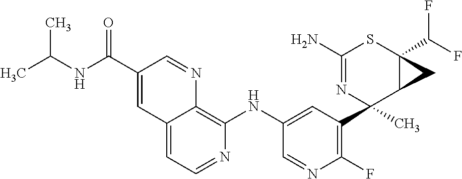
C12=CC=NC(NC3=CC(C4(C)C5C(C(F)F)(SC(N)=N4)C5)=C(F)N=C3)=C1N=CC(C(NC(C)C)=O)=C2
